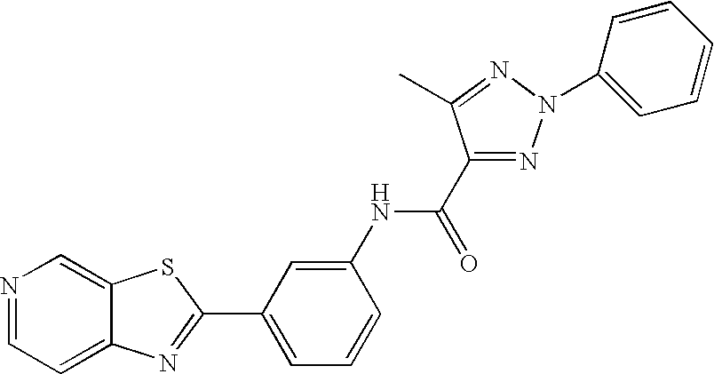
C12=CC=NC=C1SC(C1=CC=CC(NC(C3=NN(C4=CC=CC=C4)N=C3C)=O)=C1)=N2
